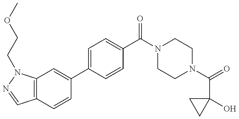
C12=C(N(CCOC)N=C1)C=C(C1=CC=C(C(N3CCN(C(=O)C4(O)CC4)CC3)=O)C=C1)C=C2
